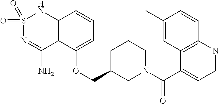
C12=C(C(OCC3CN(C(C4=CC=NC5=C4C=C(C)C=C5)=O)CCC3)=CC=C1)C(N)=NS(=O)(=O)N2
